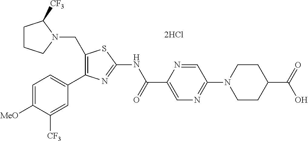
C1(CN2C([CF3])CCC2)=C(C2=CC=C([MeO])C([CF3])=C2)N=C(NC(C2=CN=C(N3CCC(C(=O)O)CC3)C=N2)=O)S1
